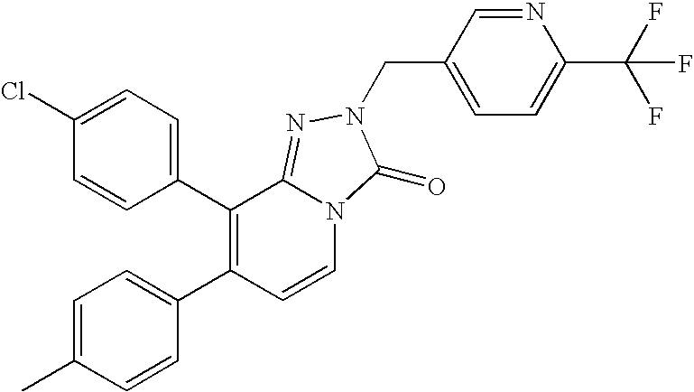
C1(Cl)=CC=C(C2=C(C3=CC=C(C)C=C3)C=CN3C2=NN(CC2=CC=C(C(F)(F)F)N=C2)C3=O)C=C1
